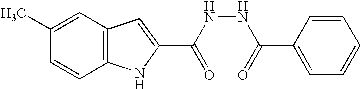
C12=C(C=C(C)C=C1)C=C(C(NNC(=O)C1=CC=CC=C1)=O)N2
